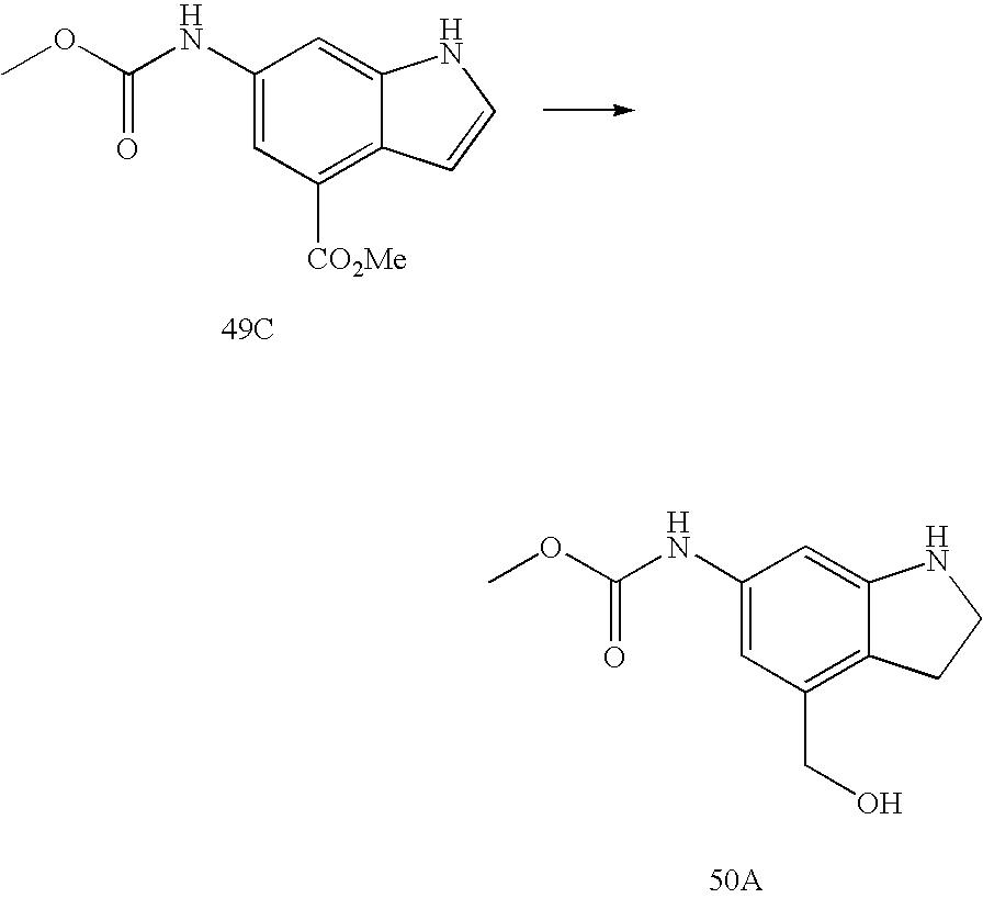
C1(NC(=O)OC)=CC(CO)=C2C(=C1)NCC2.[50A].C1(NC(=O)OC)=CC([CO2Me])=C2C(=C1)NC=C2.[49C]
